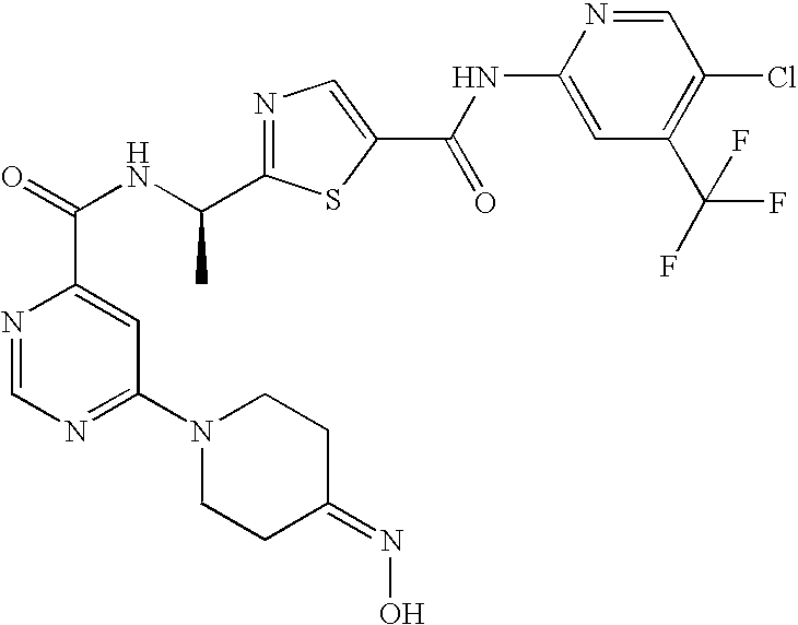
N1=C(C(NC(=O)C2=CC(N3CCC(=NO)CC3)=NC=N2)C)SC(C(NC2=CC(C(F)(F)F)=C(Cl)C=N2)=O)=C1
